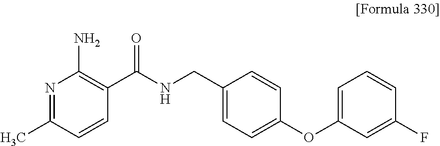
N1=C(C)C=CC(C(NCC2=CC=C(OC3=CC=CC(F)=C3)C=C2)=O)=C1N
